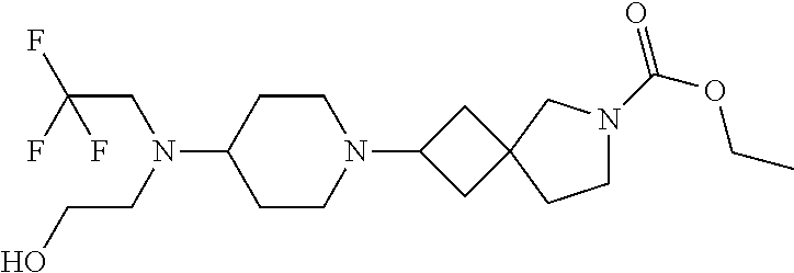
C1CC(N(CCO)CC(F)(F)F)CCN1C1CC2(C1)CN(C(=O)OCC)CC2
